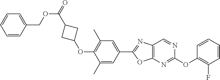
C1(C)=C(OC2CC(C(OCC3=CC=CC=C3)=O)C2)C(C)=CC(C2=NC3=C(O2)N=C(OC2=C(F)C=CC=C2)N=C3)=C1
